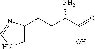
C1=C(CCC(C(=O)O)N)N=CN1
